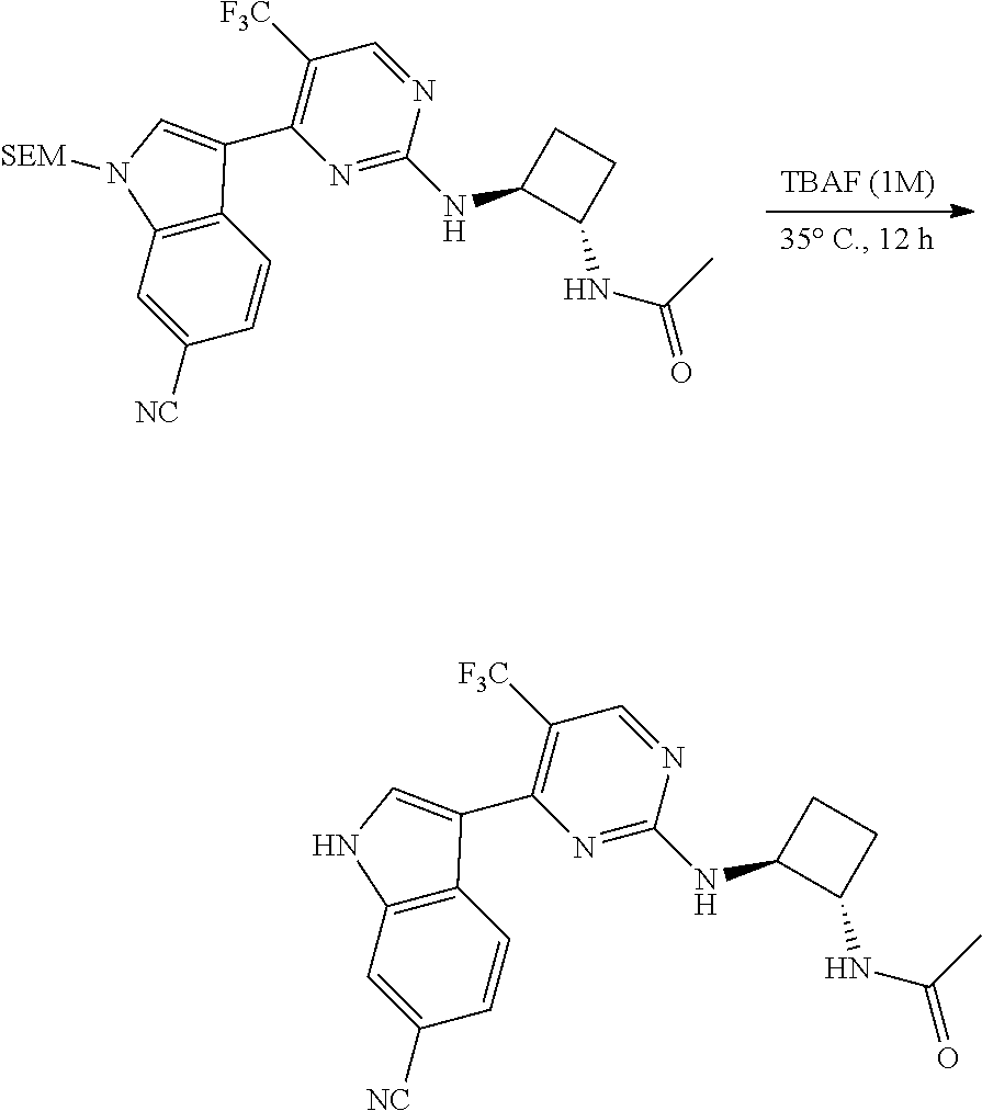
N1=C(NC2C(NC(C)=O)CC2)N=CC([F3C])=C1C1=CN([SEM])C2=C1C=CC([NC])=C2.N1=C(NC2C(NC(C)=O)CC2)N=CC([F3C])=C1C1=CNC2=C1C=CC([NC])=C2
